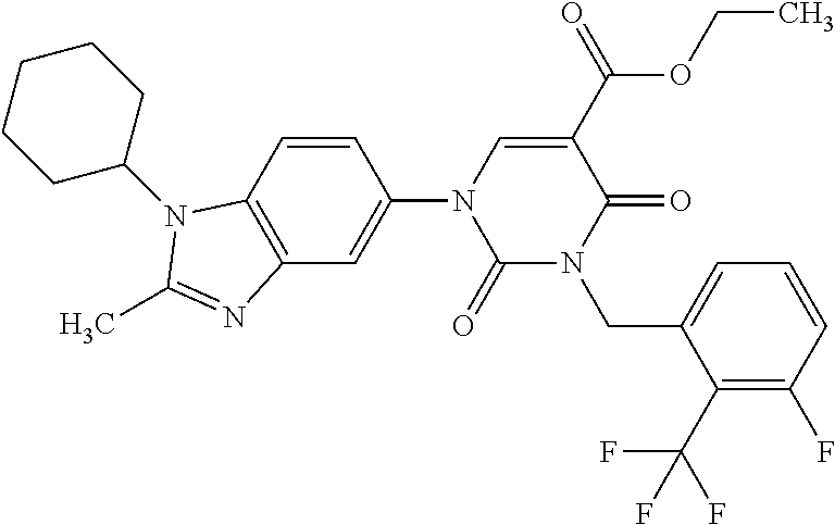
C1(=O)N(CC2=CC=CC(F)=C2C(F)(F)F)C(=O)C(C(=O)OCC)=CN1C1=CC2=C(C=C1)N(C1CCCCC1)C(C)=N2
